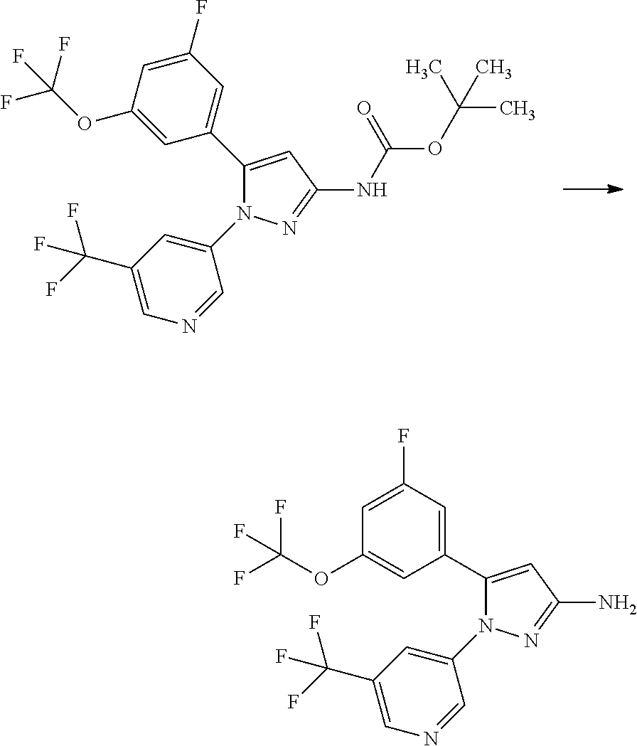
C(OC(NC1=NN(C2=CC(C(F)(F)F)=CN=C2)C(C2=CC(F)=CC(OC(F)(F)F)=C2)=C1)=O)(C)(C)C.NC1=NN(C2=CC(C(F)(F)F)=CN=C2)C(C2=CC(F)=CC(OC(F)(F)F)=C2)=C1
